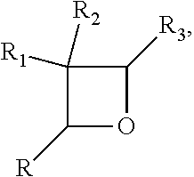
C1([R1])([R2])C([R])OC1[R3]
